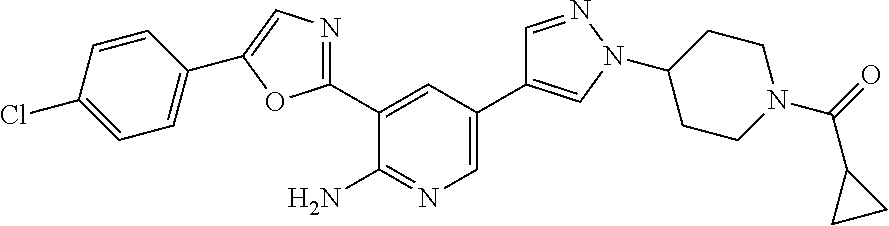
C1(C2=NC=C(C3=CC=C(Cl)C=C3)O2)=CC(C2=CN(C3CCN(C(=O)C4CC4)CC3)N=C2)=CN=C1N
